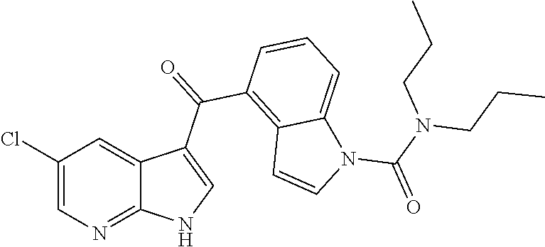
C1(Cl)=CN=C2C(=C1)C(C(=O)C1=C3C(=CC=C1)N(C(N(CCC)CCC)=O)C=C3)=CN2
